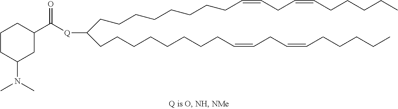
C(CCCCCCCC=CCC=CCCCCC)C([Q]C(C1CCCC(N(C)C)C1)=O)CCCCCCCCC=CCC=CCCCCC
